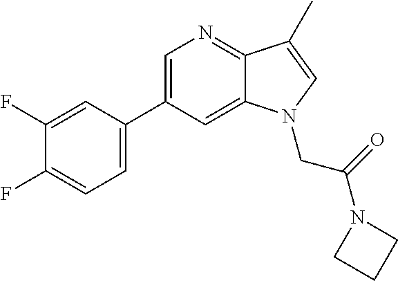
C1=C(C2=CC=C(F)C(F)=C2)C=C2C(=N1)C(C)=CN2CC(N1CCC1)=O
